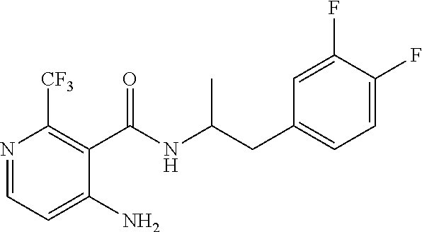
N1=CC=C(N)C(C(NC(C)CC2=CC=C(F)C(F)=C2)=O)=C1[CF3]
